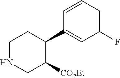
C1(F)=CC=CC(C2CCNCC2[CO2Et])=C1
